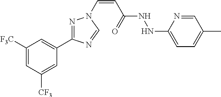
C1([F3C])=CC([CF3])=CC(C2=NN(C=CC(NNC3=CC=C(C)C=N3)=O)C=N2)=C1
